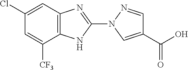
C12=C(N=C(N3C=C(C(O)=O)C=N3)N1)C=C(Cl)C=C2[CF3]
